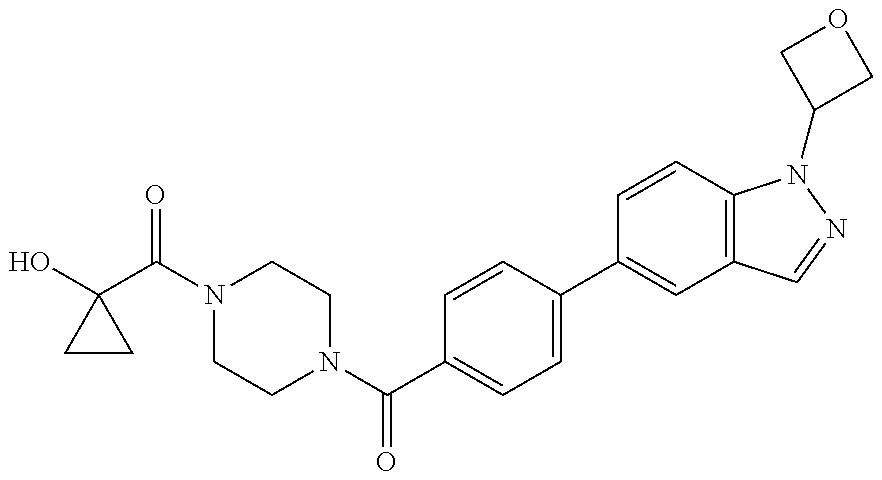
OC1(C(N2CCN(C(C3=CC=C(C4=CC5=C(C=C4)N(C4COC4)N=C5)C=C3)=O)CC2)=O)CC1
